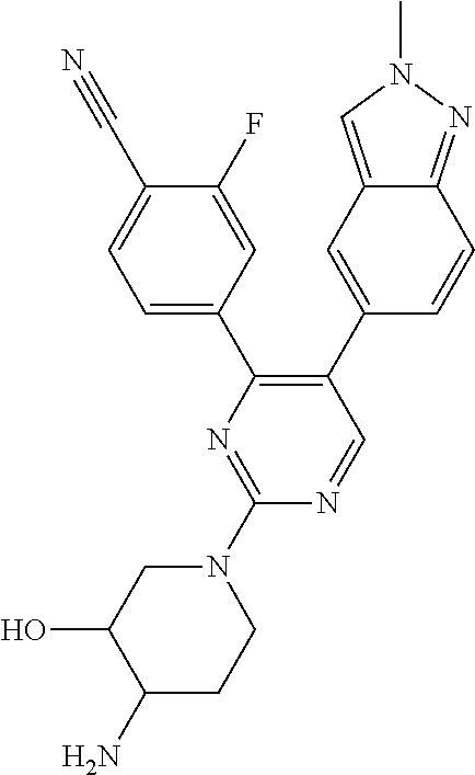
C1=NC(N2CC(O)C(N)CC2)=NC(C2=CC=C(C#N)C(F)=C2)=C1C1=CC2=CN(C)N=C2C=C1
